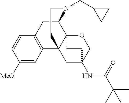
C1([MeO])=CC2=C(C=C1)CC1C34C2(CC(NC(C(C)(C)C)=O)(CO3)CC4)CCN1CC1CC1
